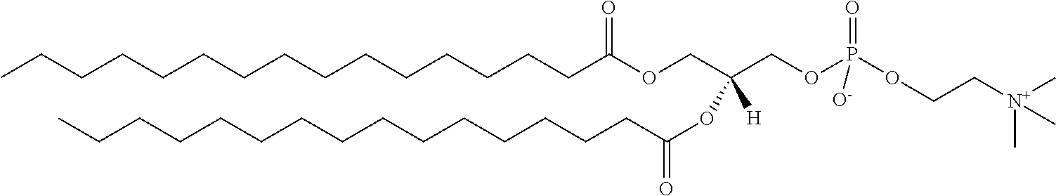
C(CCCCCCCCCCC(OCC(COP(OCC[N+](C)(C)C)(=O)[O-])(OC(=O)CCCCCCCCCCCCCCC)[H])=O)CCCC
